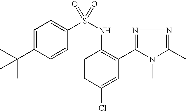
C1=C(C(C)(C)C)C=CC(S(NC2=C(C3=NN=C(C)N3C)C=C(Cl)C=C2)(=O)=O)=C1
